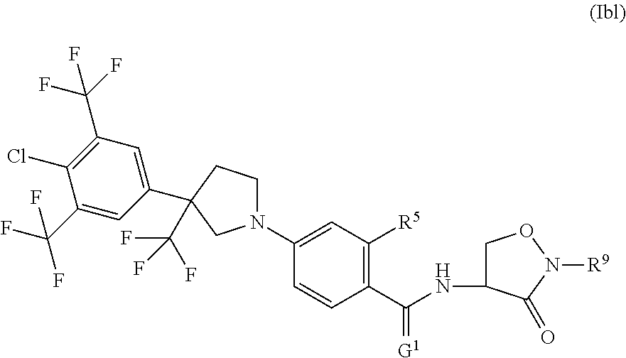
N1(C2=CC([R5])=C(C(=[G1])NC3CON([R9])C3=O)C=C2)CCC(C2=CC(C(F)(F)F)=C(Cl)C(C(F)(F)F)=C2)(C(F)(F)F)C1
